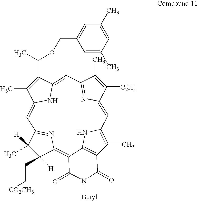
C1=C2N=C(C=C3NC(=CC4=NC(=C5C6=C(C(C)=C1N6)C(=O)N([Butyl])C5=O)C([H])(CC[CO2CH3])C4([H])C)C(C)=C3C(C)OCC1=CC(C)=CC(C)=C1)C(C)=C2[C2H5]
